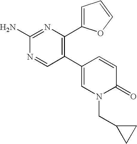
C1(N)=NC(C2=CC=CO2)=C(C2=CN(CC3CC3)C(=O)C=C2)C=N1
